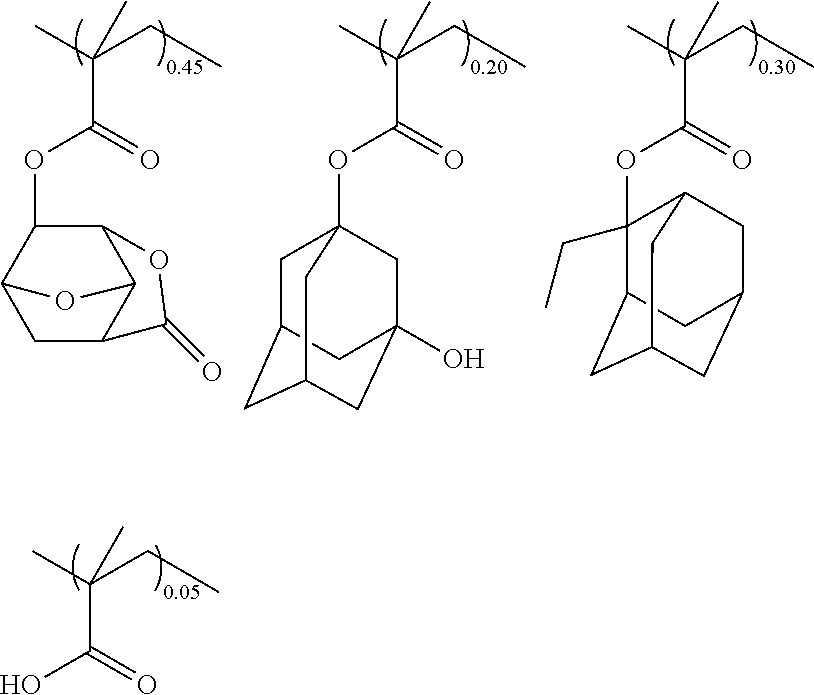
C12C(OC(C(C)(CC)C)=O)C3CC(C1O3)C(=O)O2.O(C(C(C)(CC)C)=O)C12CC3CC(CC(O)(C1)C3)C2.O(C(C(C)(CC)C)=O)C1(CC)C2CC3CC(CC1C3)C2.OC(C(C)(CC)C)=O
